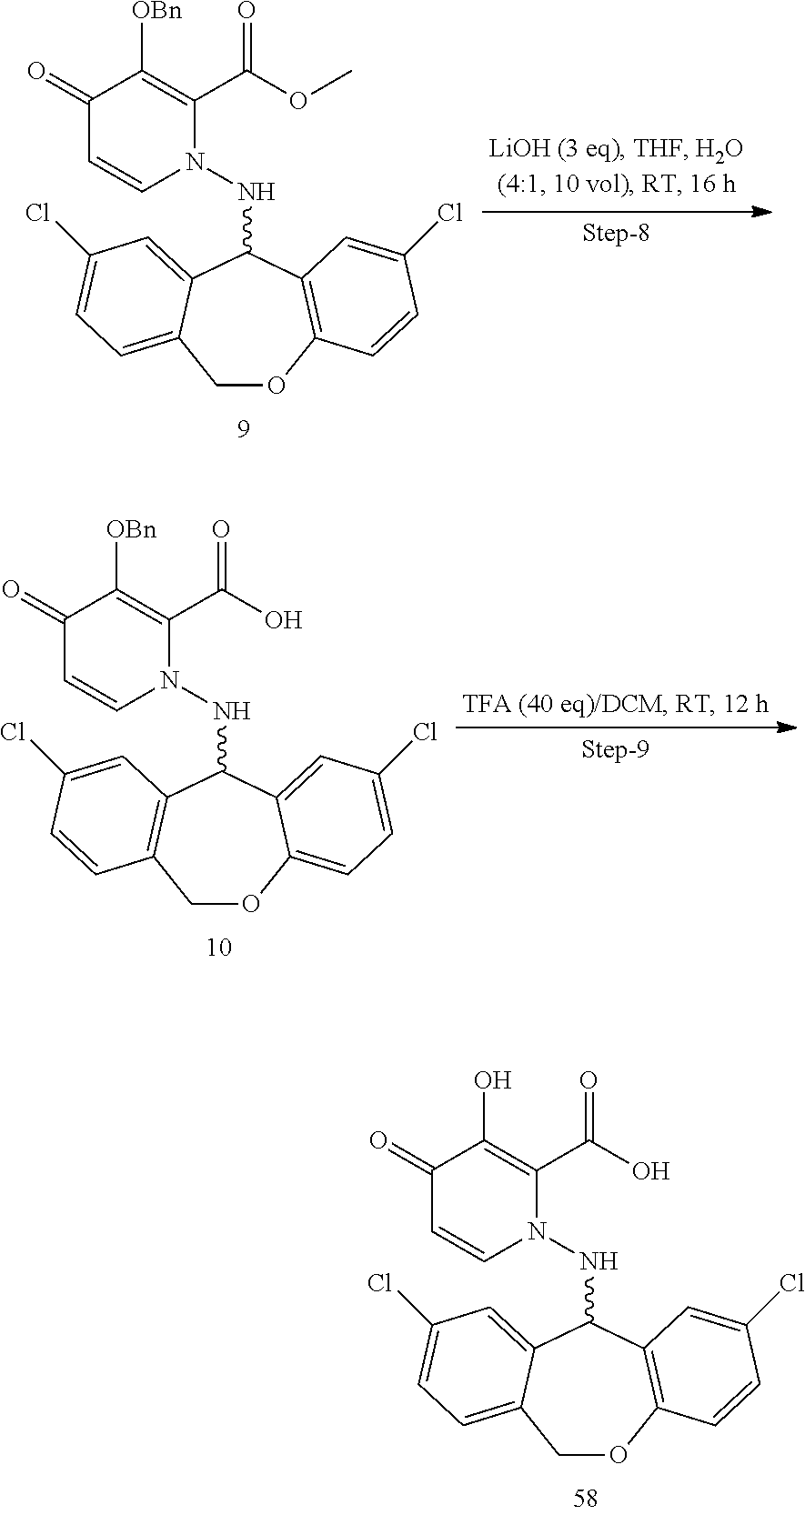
C1OC2=C(C(NN3C(C(OC)=O)=C([OBn])C(=O)C=C3)C3=CC(Cl)=CC=C13)C=C(Cl)C=C2.C1OC2=CC=C(Cl)C=C2C(NN2C(C(O)=O)=C([OBn])C(=O)C=C2)C2=C1C=CC(Cl)=C2.C1OC2=C(C(NN3C(C(O)=O)=C(O)C(=O)C=C3)C3=CC(Cl)=CC=C13)C=C(Cl)C=C2
